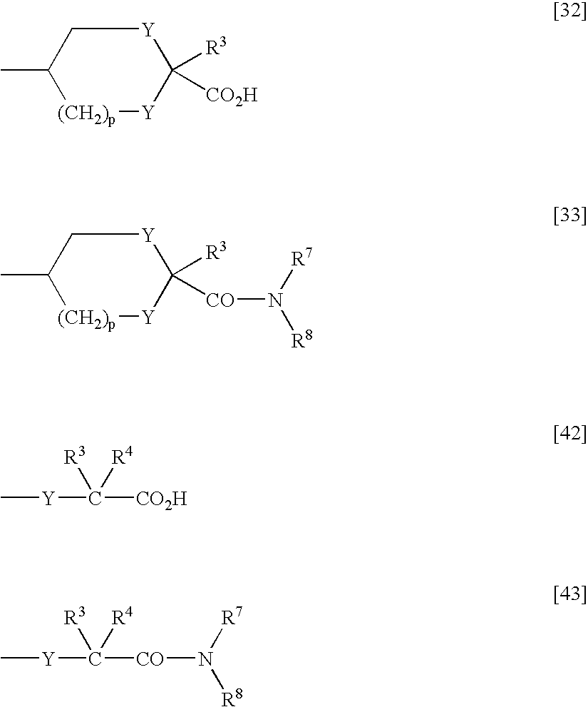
[(CH2)p]1[Y]C([R3])([CO2H])[Y]CC1C.C[Y]C([CO2H])([R3])[R4].[(CH2)p]1[Y]C([R3])([CO]N([R8])[R7])[Y]CC1C.C[Y]C([CO]N([R8])[R7])([R3])[R4]
